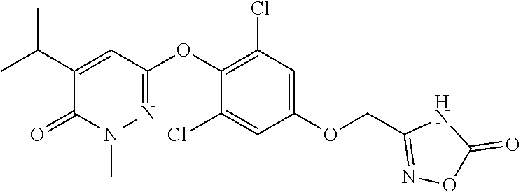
C1=C(OCC2=NOC(=O)N2)C=C(Cl)C(OC2=NN(C)C(=O)C(C(C)C)=C2)=C1Cl
